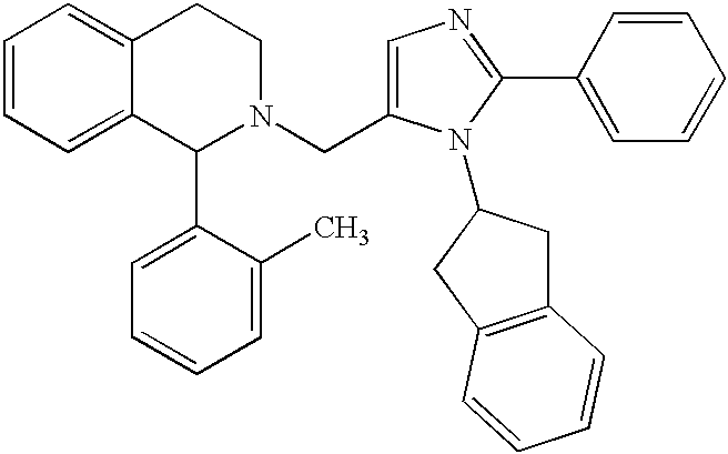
C1=CC=C2C(=C1)CCN(CC1=CN=C(C3=CC=CC=C3)N1C1CC3=C(C1)C=CC=C3)C2C1=CC=CC=C1C
